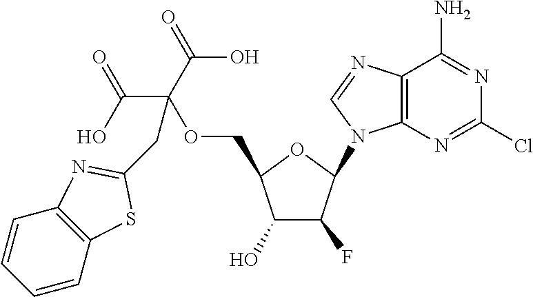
C12=C(N=CN1C1C(F)C(O)C(COC(C(O)=O)(C(=O)O)CC3=NC4=C(S3)C=CC=C4)O1)C(N)=NC(Cl)=N2
